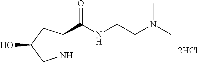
N1C(C(NCCN(C)C)=O)CC(O)C1
